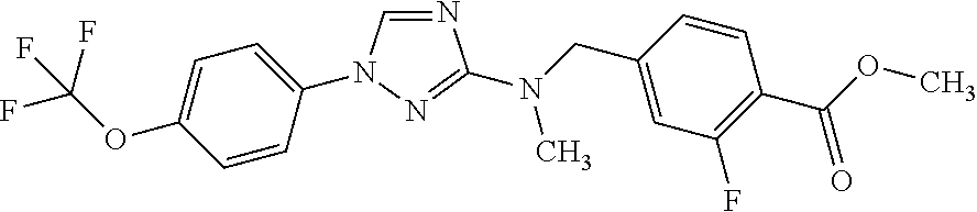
C1=C(OC(F)(F)F)C=CC(N2C=NC(N(CC3=CC(F)=C(C(OC)=O)C=C3)C)=N2)=C1
